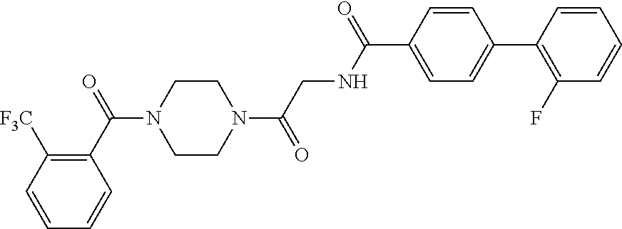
C1(C(=O)N2CCN(C(=O)CNC(=O)C3=CC=C(C4=C(F)C=CC=C4)C=C3)CC2)=C([F3C])C=CC=C1
